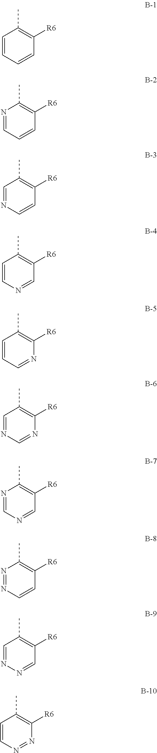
C1=CC=CC([R6])=C1C.N1=CC=CC([R6])=C1C.C1=NC=CC([R6])=C1C.C1=CN=CC([R6])=C1C.C1=CC=NC([R6])=C1C.C1=NC=NC([R6])=C1C.N1=CN=CC([R6])=C1C.N1=NC=CC([R6])=C1C.C1=NN=CC([R6])=C1C.C1=CN=NC([R6])=C1C
